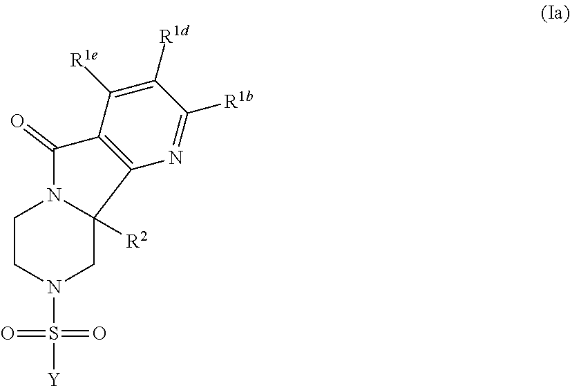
C1CN(S([Y])(=O)=O)CC2([R2])N1C(=O)C1=C2N=C([R1b])C([R1d])=C1[R1e]
